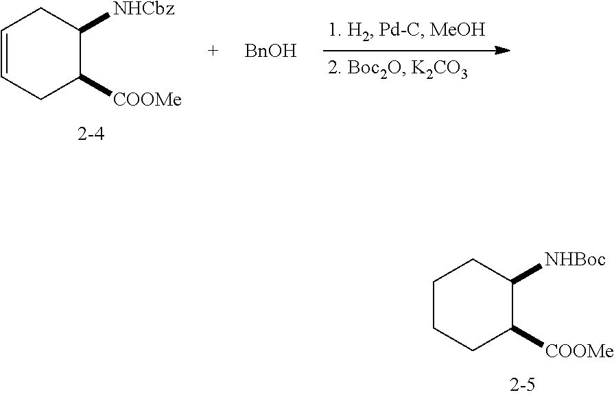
C1CCC([COOMe])C([NHBoc])C1.C1=CCC([COOMe])C([NHCbz])C1.[BnOH]
